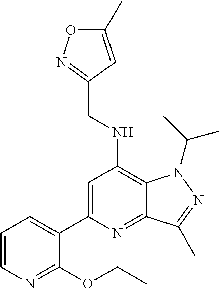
C1=CN=C(OCC)C(C2=CC(NCC3=NOC(C)=C3)=C3C(=N2)C(C)=NN3C(C)C)=C1
